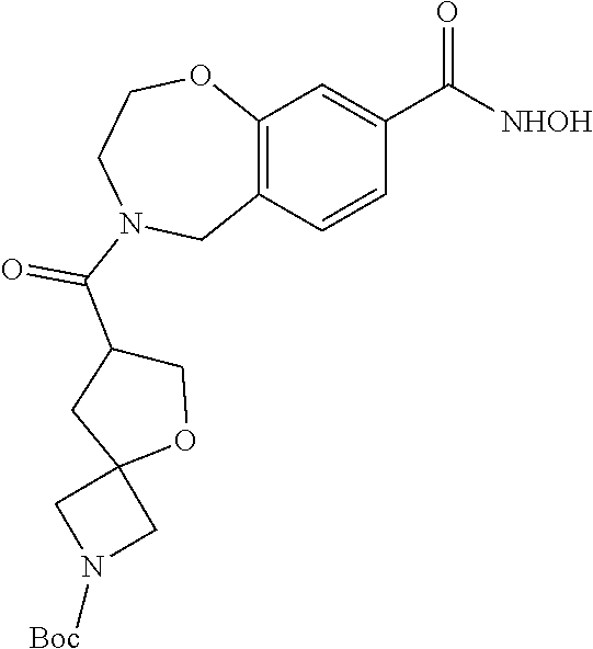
C12=C(C=CC(C([NHOH])=O)=C1)CN(C(C1CC3(OC1)CN([Boc])C3)=O)CCO2
